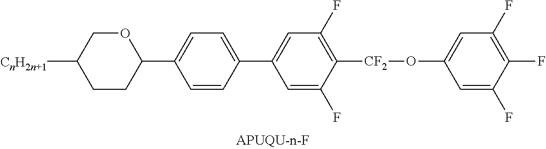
[CnH2n+1]C1CCC(C2=CC=C(C3=CC(F)=C([CF2]OC4=CC(F)=C(F)C(F)=C4)C(F)=C3)C=C2)OC1
